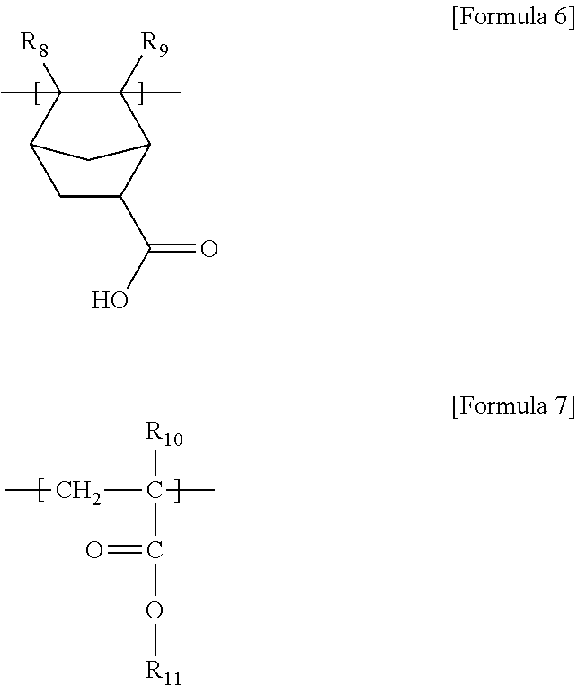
C12CC(C(O)=O)C(C(C)([R9])C1(C)[R8])C2.[R10]C(CC)(C(=O)O[R11])C
